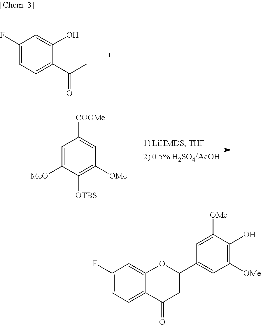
C1=C(F)C=C(O)C(C(C)=O)=C1.C1([MeO])=CC([COOMe])=CC([OMe])=C1[OTBS].C1(F)=CC=C2C(=C1)OC(C1=CC([OMe])=C(O)C([OMe])=C1)=CC2=O
